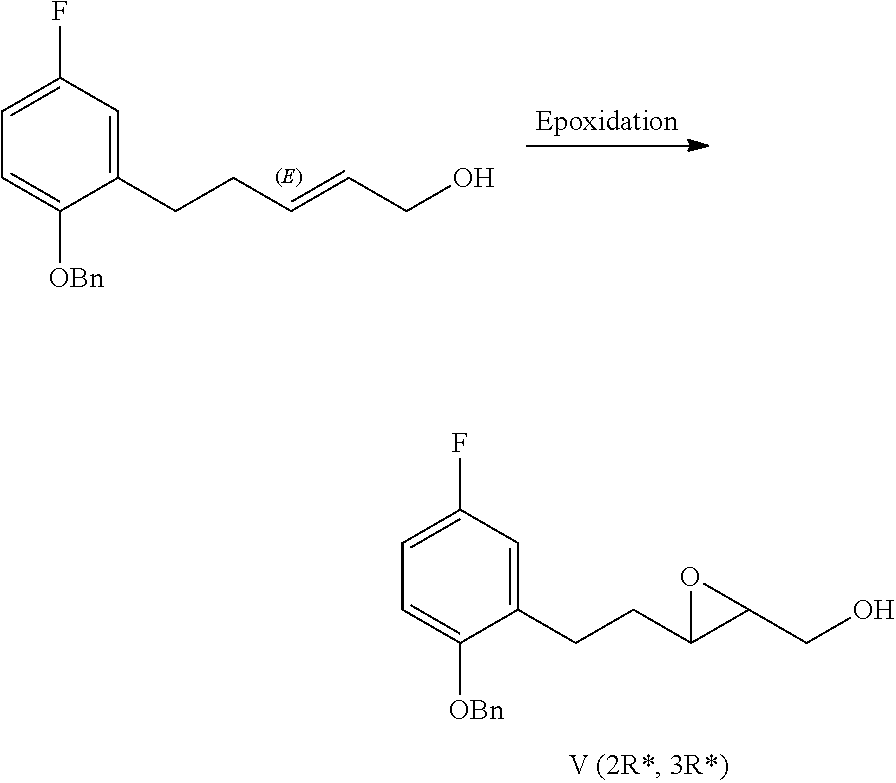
C1=C(F)C=C(CCC=CCO)C([OBn])=C1.C1=C(F)C=C(CCC2C(CO)O2)C([OBn])=C1
